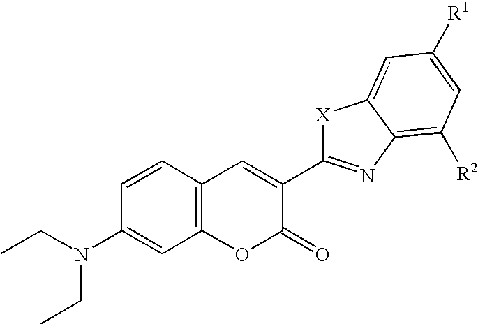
C1=CC(N(CC)CC)=CC2=C1C=C(C1=NC3=C([R2])C=C([R1])C=C3[X]1)C(=O)O2
